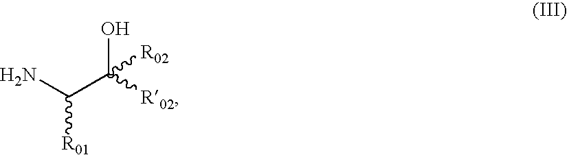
NC(C(O)([R02])[R02])[R01]
